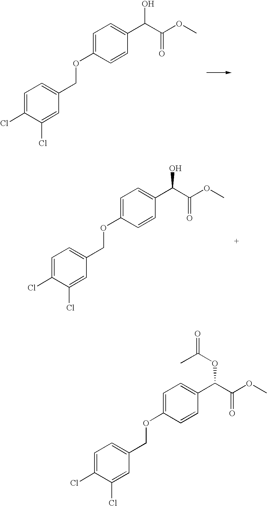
C1=C(Cl)C(Cl)=CC(COC2=CC=C(C(C(OC)=O)O)C=C2)=C1.C1=C(Cl)C(Cl)=CC(COC2=CC=C(C(C(OC)=O)O)C=C2)=C1.C1=C(Cl)C(Cl)=CC(COC2=CC=C(C(C(OC)=O)OC(=O)C)C=C2)=C1
